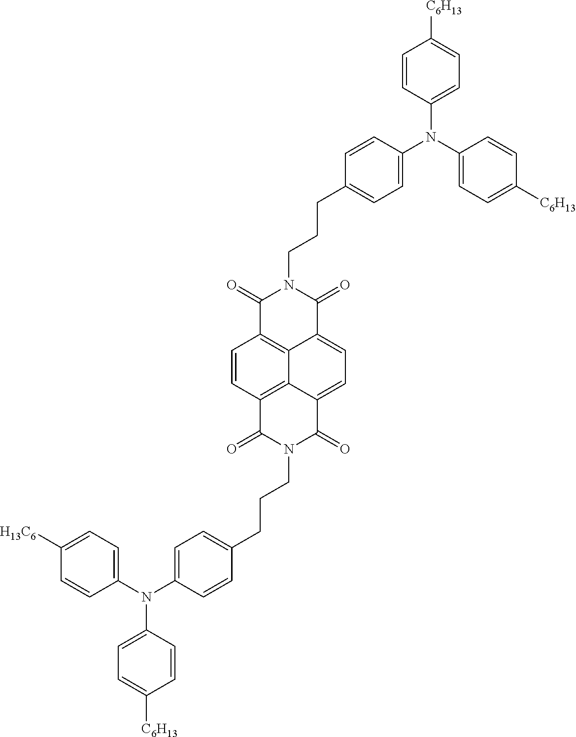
C1=CC2=C3C4=C1C(=O)N(CCCC1=CC=C(N(C5=CC=C([C6H13])C=C5)C5=CC=C([C6H13])C=C5)C=C1)C(=O)C4=CC=C3C(=O)N(CCCC1=CC=C(N(C3=CC=C([C6H13])C=C3)C3=CC=C([H13C6])C=C3)C=C1)C2=O
